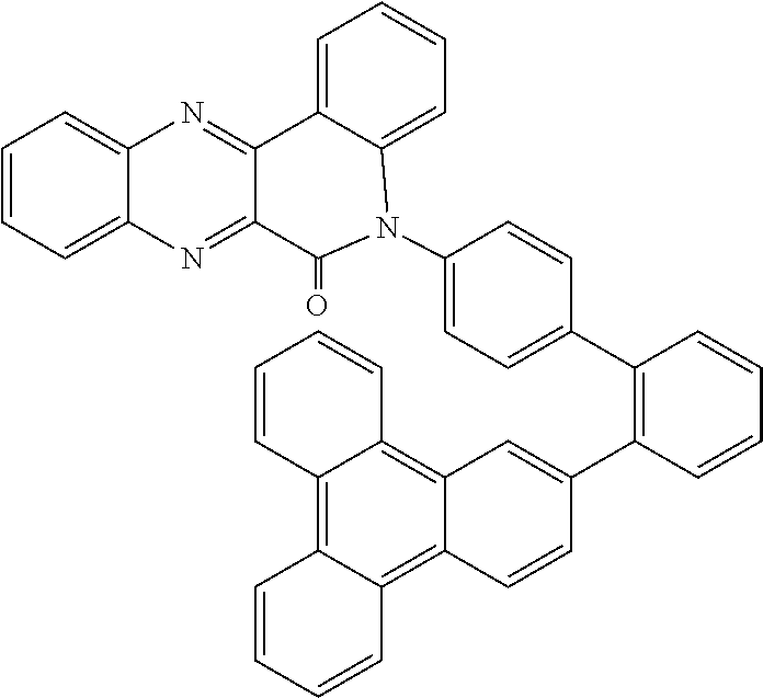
C12=CC=CC=C1N=C1C(=N2)C2=CC=CC=C2N(C2=CC=C(C3=C(C4=CC5=C6C(=C7C(=C5C=C4)C=CC=C7)C=CC=C6)C=CC=C3)C=C2)C1=O
